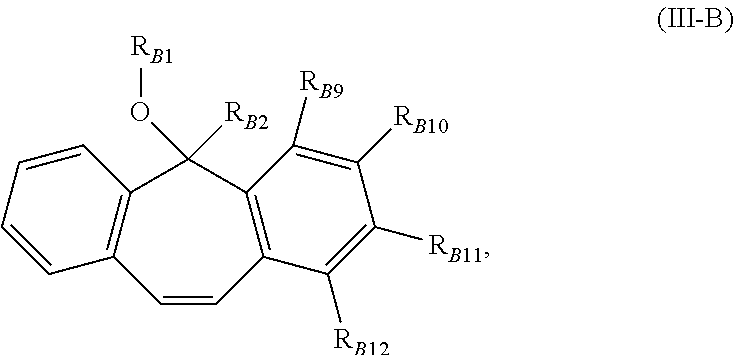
C12=C(C=CC=C1)C=CC1=C(C2(O[RB1])[RB2])C([RB9])=C([RB10])C([RB11])=C1[RB12]
